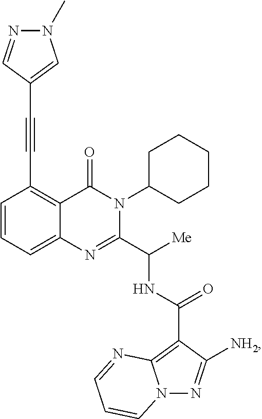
C1=CC=C2C(=C1C#CC1=CN(C)N=C1)C(=O)N(C1CCCCC1)C(C([Me])NC(=O)C1=C3N(N=C1[NH2])C=CC=N3)=N2
